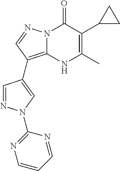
N12C(=C(C3=CN(C4=NC=CC=N4)N=C3)C=N1)NC(C)=C(C1CC1)C2=O
